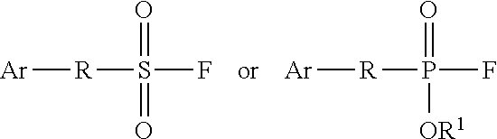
[Ar][R]S(F)(=O)=O.[Ar][R]P(F)(=O)[OR1]
